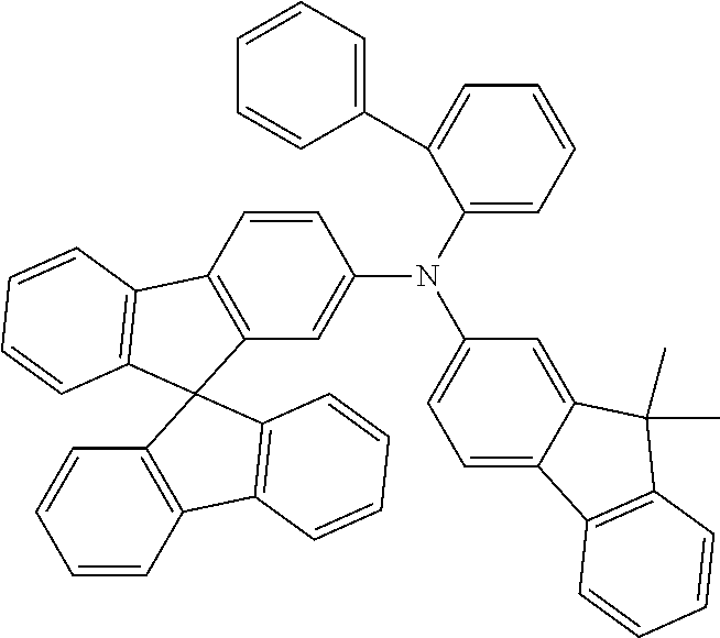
C1=CC2=C(C=C1N(C1=CC=CC=C1C1=CC=CC=C1)C1=CC=C3C(=C1)C(C)(C)C1=C3C=CC=C1)C1(C3=C2C=CC=C3)C2=C(C3=C1C=CC=C3)C=CC=C2
